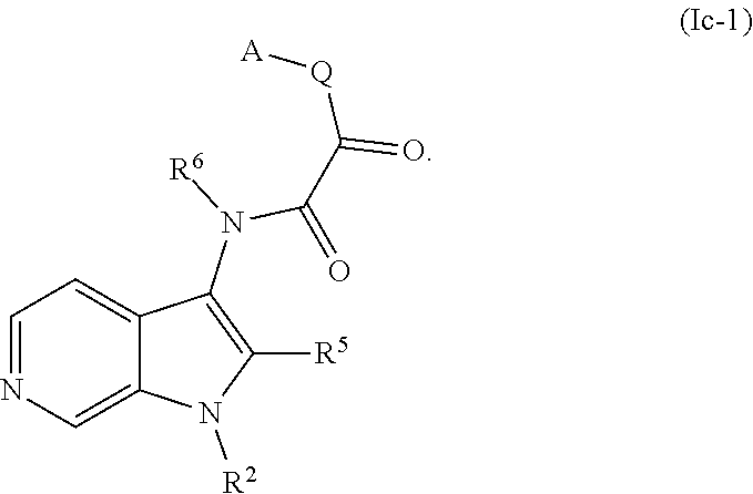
[R6]N(C(=O)C([Q][A])=O)C1=C([R5])N([R2])C2=CN=CC=C12
